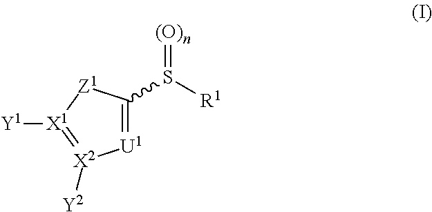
[U1]1=C(S([R1])=[(O)n])[Z1][X1]([Y1])=[X2]1[Y2]
